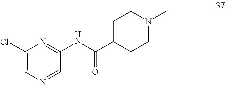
C1(Cl)=CN=CC(NC(=O)C2CCN(C)CC2)=N1
